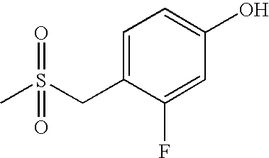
C1=C(CS(C)(=O)=O)C(F)=CC(O)=C1
